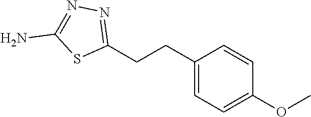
C1(CCC2=CC=C(OC)C=C2)=NN=C(N)S1
